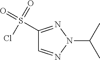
C1(S(=O)(Cl)=O)=NN(C(C)C)N=C1
